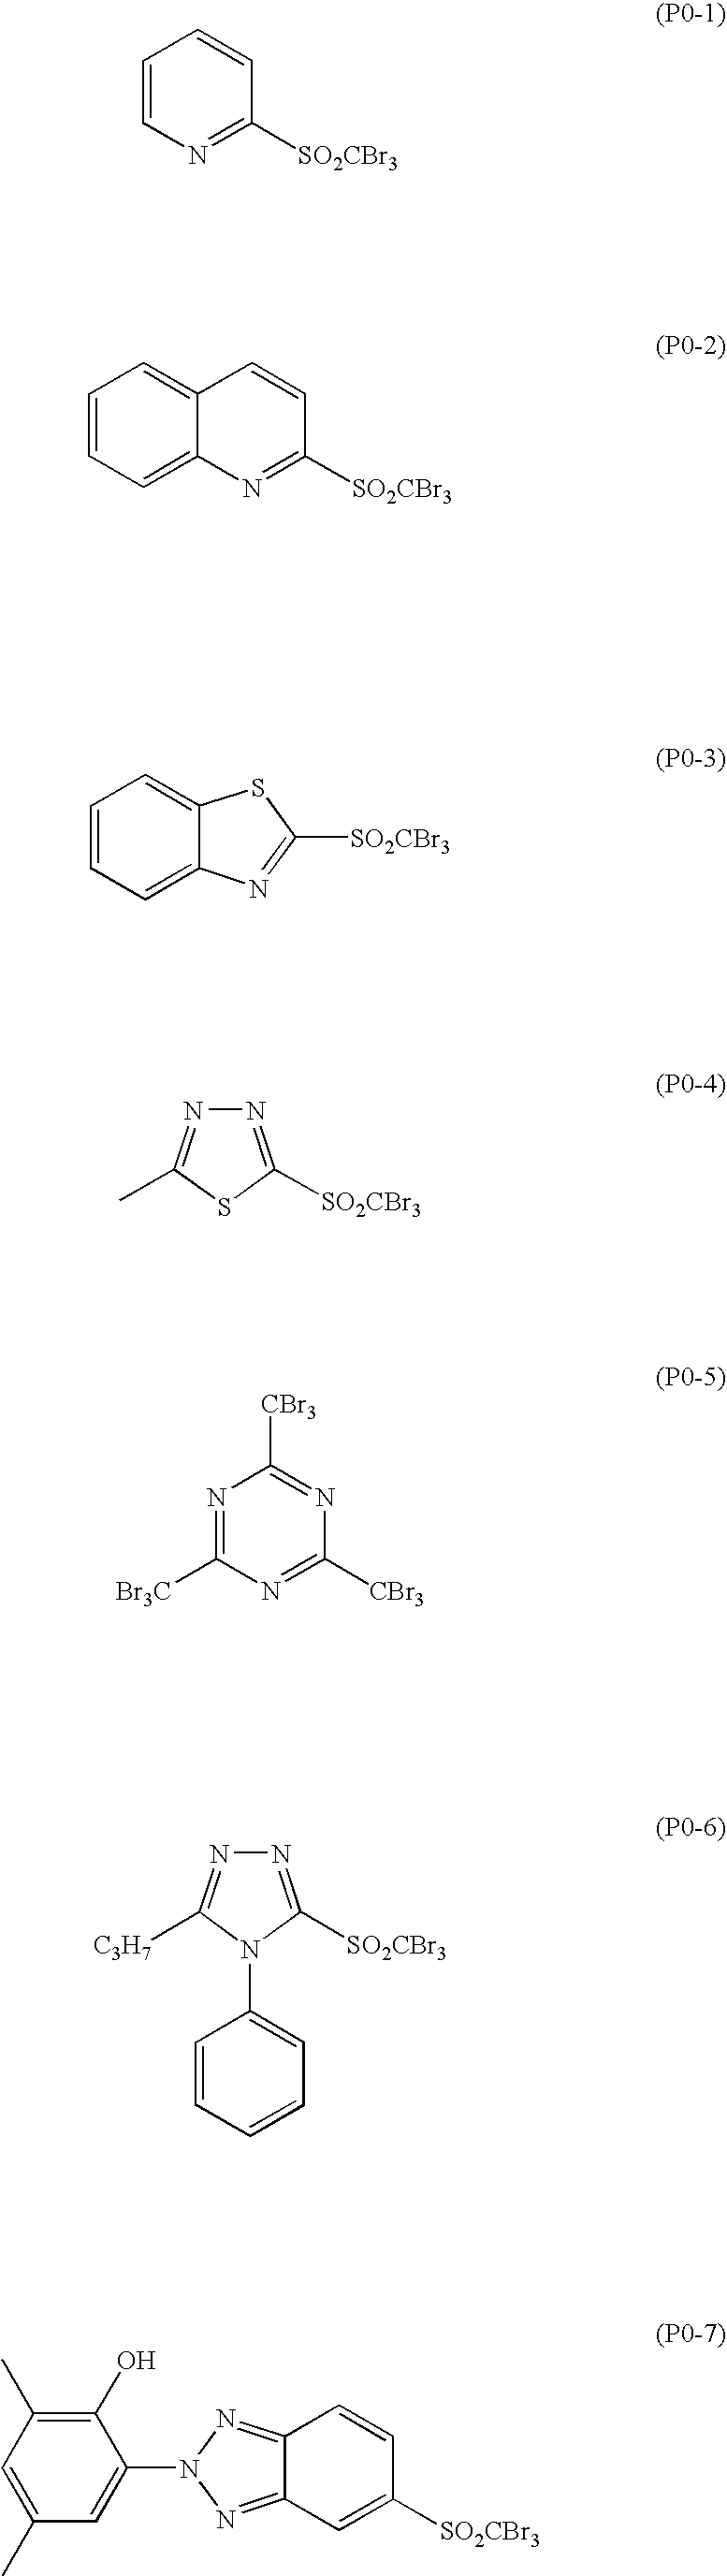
C1=CN=C([SO2CBr3])C=C1.C12=CC=CC=C1N=C([SO2CBr3])C=C2.C1=CC=C2C(=C1)SC([SO2CBr3])=N2.N1=C([SO2CBr3])SC(C)=N1.N1=C([Br3C])N=C([CBr3])N=C1[CBr3].N1=C([SO2CBr3])N(C2=CC=CC=C2)C([C3H7])=N1.C1(O)=C(C)C=C(C)C=C1N1N=C2C(=N1)C=CC([SO2CBr3])=C2
